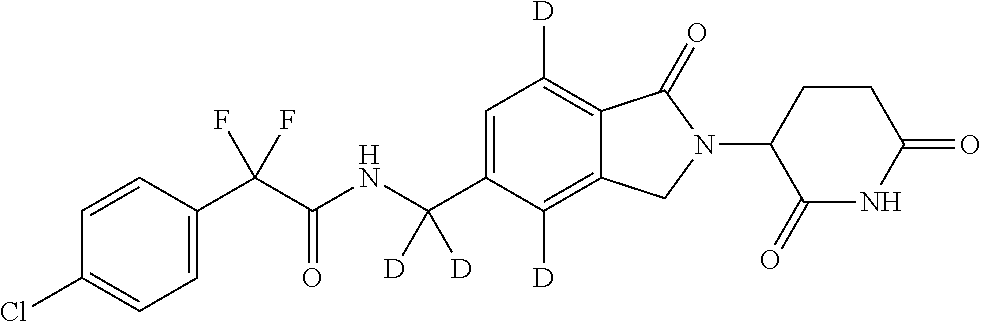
C1=CC(C(C(NC(C2=CC([D])=C3C(=C2[D])CN(C2C(=O)NC(=O)CC2)C3=O)([D])[D])=O)(F)F)=CC=C1Cl
